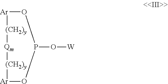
[Ar]1[(CH2)y][Qm][(CH2)y][Ar]OP(O[W])O1
